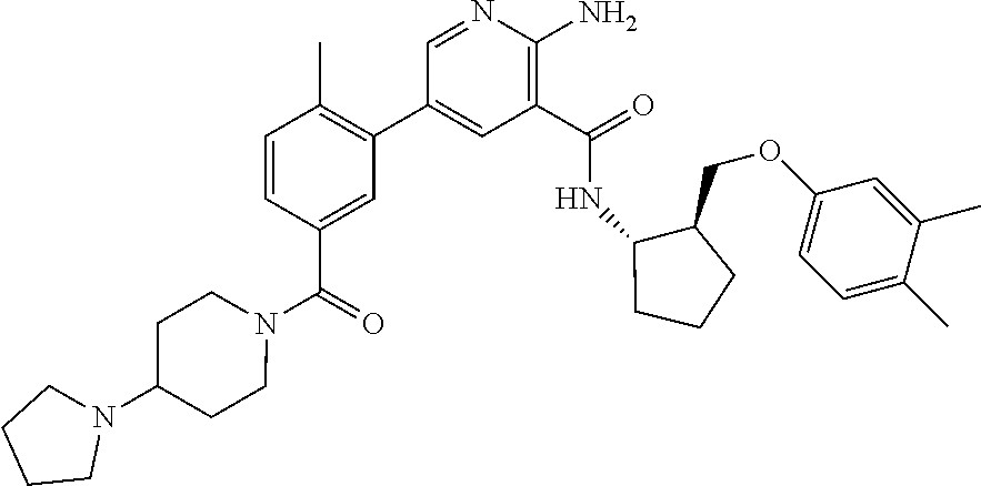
C1(C(=O)NC2C(COC3=CC=C(C)C(C)=C3)CCC2)=C(N)N=CC(C2=C(C)C=CC(C(N3CCC(N4CCCC4)CC3)=O)=C2)=C1
